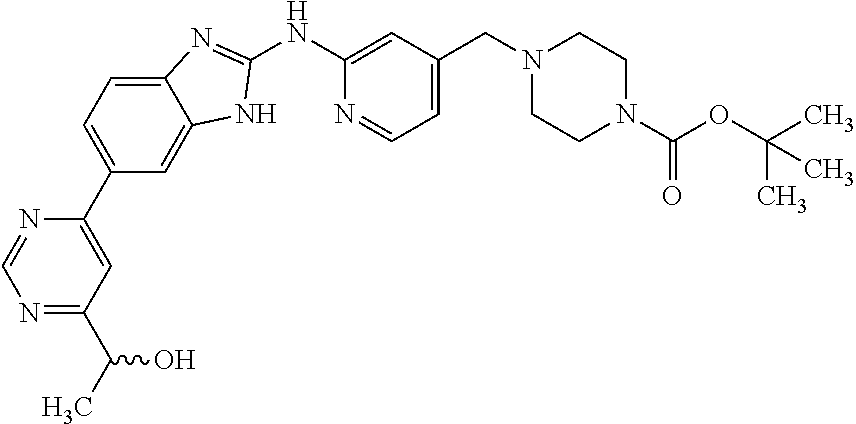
N1=C(C(C)O)C=C(C2=CC=C3C(=C2)NC(NC2=CC(CN4CCN(C(OC(C)(C)C)=O)CC4)=CC=N2)=N3)N=C1
